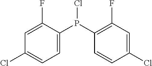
P(C1=CC=C(Cl)C=C1F)(C1=C(F)C=C(Cl)C=C1)Cl
